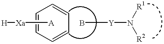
C1=CC=CC=C1.[A][Xa][H].B[Y]N([R2])[R1]
